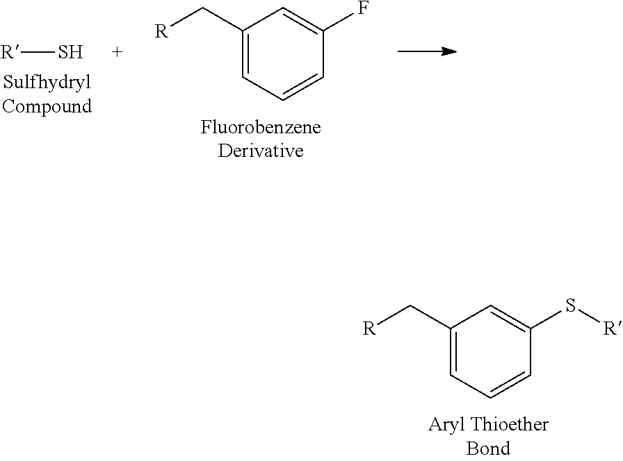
[R]S.[R]CC1=CC=CC(F)=C1.[R]CC1=CC=CC(S[R])=C1
